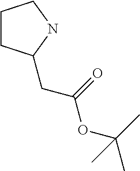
C1CC(CC(=O)OC(C)(C)C)NC1
